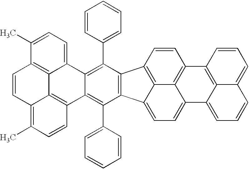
C1=CC2=C3C(=CC=C4C3=C1C1=C3C4=CC=CC3=CC=C1)C1=C2C(C2=CC=CC=C2)=C2C(=C1C1=CC=CC=C1)C1=C3C4=C(C(C)=CC=C24)C=CC3=C(C)C=C1
